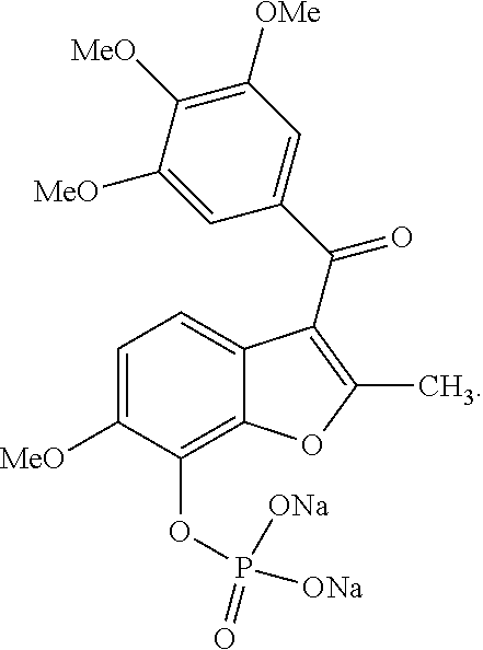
C1=C([MeO])C(OP([ONa])(=O)[ONa])=C2C(=C1)C(C(=O)C1=CC([OMe])=C([MeO])C([MeO])=C1)=C(C)O2
